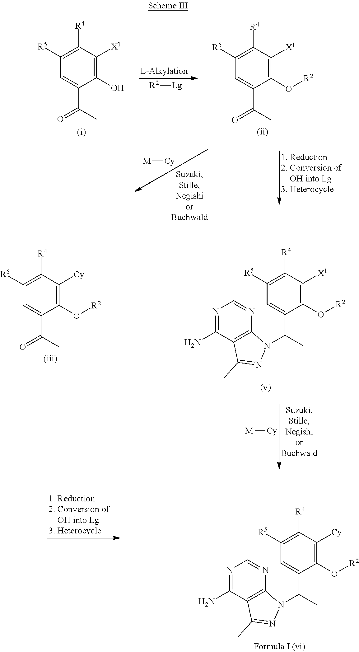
[Lg][R2].C1([R4])=C([R5])C=C(C(C)=O)C(O)=C1[X1].C1([R4])=C([R5])C=C(C(C)=O)C(O[R2])=C1[X1].[Cy][M].C1([R4])=C([R5])C=C(C(C)N2C3=C(C(N)=NC=N3)C(C)=N2)C(O[R2])=C1[X1].[Cy][M].C1([R4])=C([R5])C=C(C(C)=O)C(O[R2])=C1[Cy].C1([R4])=C([R5])C=C(C(C)N2C3=C(C(N)=NC=N3)C(C)=N2)C(O[R2])=C1[Cy]
